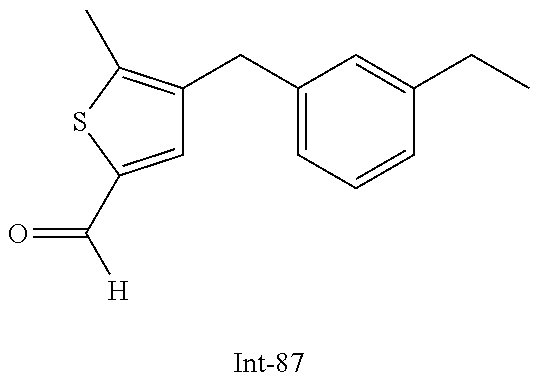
C1=C(C([H])=O)SC(C)=C1CC1=CC=CC(CC)=C1
